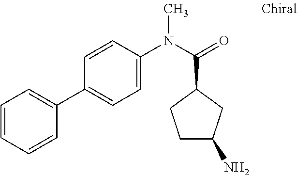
C1(C2=CC=C(N(C(=O)C3CCC(N)C3)C)C=C2)=CC=CC=C1
